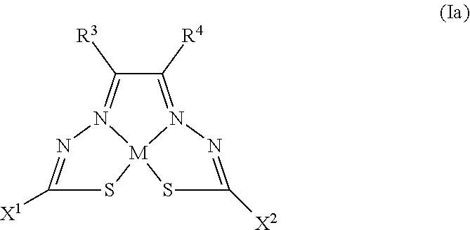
C1([R4])=N2[M]3(N(=C1[R3])N=C([X1])S3)SC([X2])=N2
